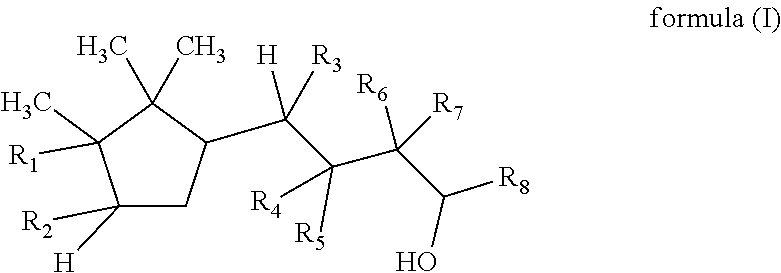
C1([R2])([H])CC(C(C(C(C([R8])O)([R6])[R7])([R5])[R4])([H])[R3])C(C)(C)C1([R1])C
